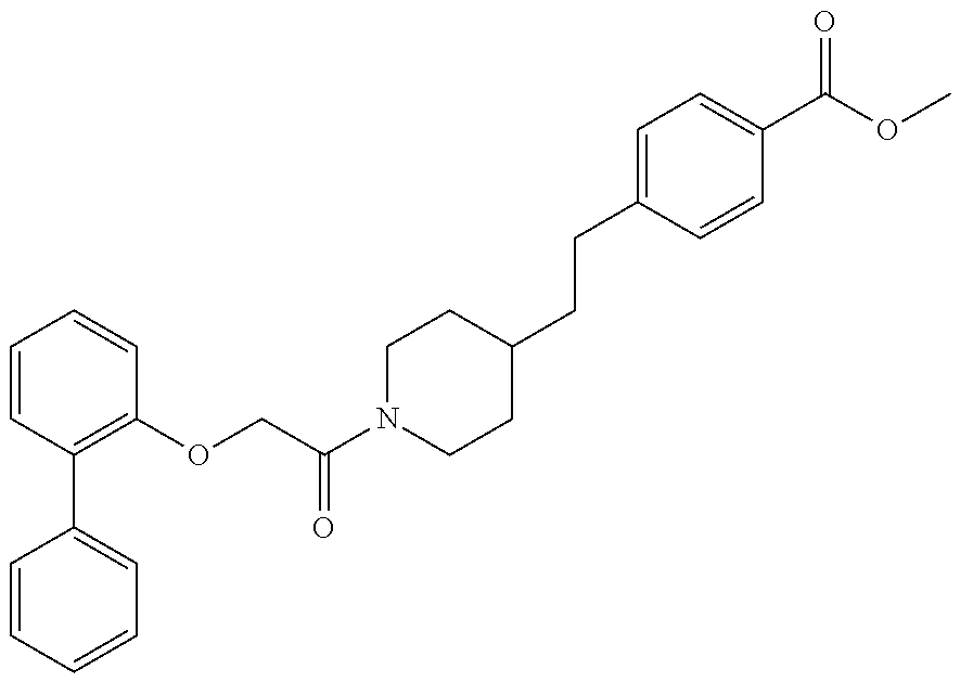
C1=CC=CC=C1C1=C(OCC(N2CCC(CCC3=CC=C(C(OC)=O)C=C3)CC2)=O)C=CC=C1
